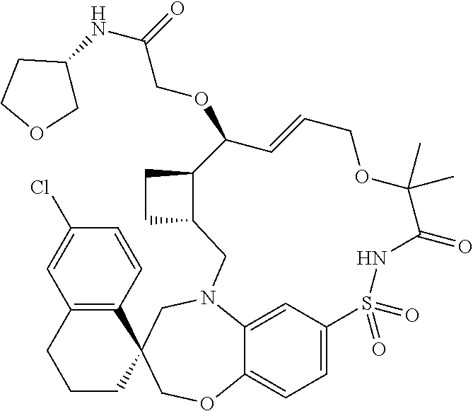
C12=C(C=CC(Cl)=C1)C1(CCC2)COC2=CC=C3C=C2N(C1)CC1C(C(OCC(NC2CCOC2)=O)C=CCOC(C)(C)C(=O)NS3(=O)=O)CC1
